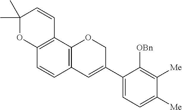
C1(C)(C)OC2=C(C=C1)C1=C(C=C2)C=C(C2=CC=C([Me])C([Me])=C2[OBn])CO1
